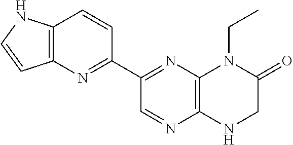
C12=C(N=C(C3=NC4=C(C=C3)NC=C4)C=N1)N(CC)C(=O)CN2
